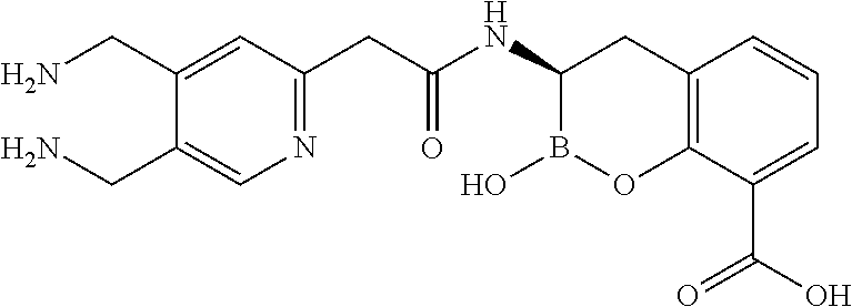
C12=C(C(C(O)=O)=CC=C1)OB(O)C(NC(=O)CC1=NC=C(CN)C(CN)=C1)C2
